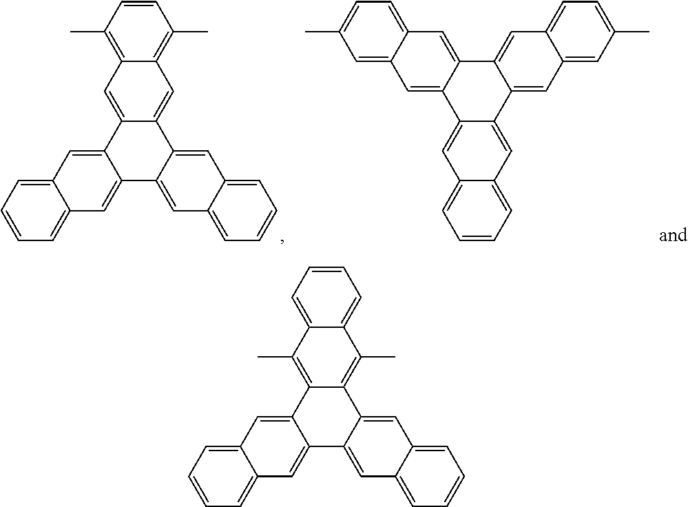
C1=CC=C2C(=C1)C(C)=C1C(=C2C)C2=CC3=CC=CC=C3C=C2C2=CC3=CC=CC=C3C=C12.C1=CC=C2C(=C1)C=C1C(=C2)C2=CC3=CC(C)=CC=C3C=C2C2=CC3=CC=C(C)C=C3C=C12.C1=CC(C)=C2C(=C1C)C=C1C(=C2)C2=CC3=CC=CC=C3C=C2C2=CC3=CC=CC=C3C=C12
